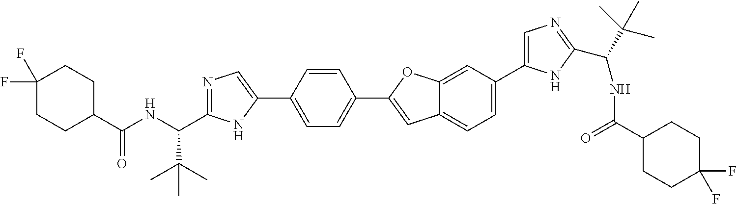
N1=C(C(NC(C2CCC(F)(F)CC2)=O)C(C)(C)C)NC(C2=CC=C(C3=CC4=CC=C(C5=CN=C(C(NC(C6CCC(F)(F)CC6)=O)C(C)(C)C)N5)C=C4O3)C=C2)=C1
